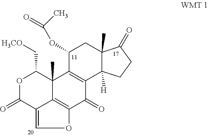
C1(C[H3CO])OC(=O)C2=COC3=C2C1(C)C1=C(C3=O)C2([H])C(C)(CC1OC(C)=O)C(=O)CC2
